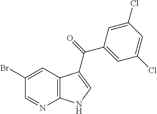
BrC1=CC2=C(N=C1)NC=C2C(C1=CC(Cl)=CC(Cl)=C1)=O
